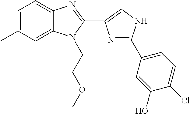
C1=C(C)C=C2C(=C1)N=C(C1=CNC(C3=CC=C(Cl)C(O)=C3)=N1)N2CCOC
